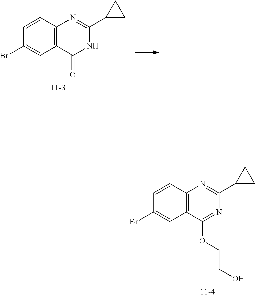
C12=C(C=CC(Br)=C1)N=C(C1CC1)N=C2OCCO.C12=C(C=CC(Br)=C1)N=C(C1CC1)NC2=O
